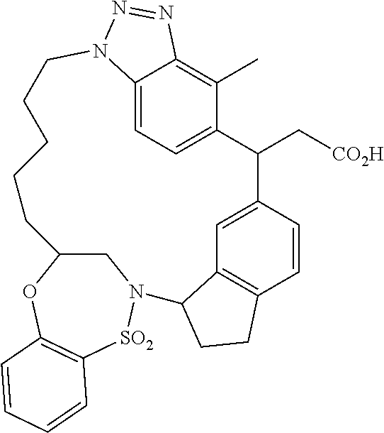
C12=CC=C3C(C)=C1N=NN2CCCCCC1CN(C2C4=C(C=CC(=C4)C3C[CO2H])CC2)[SO2]C2=C(O1)C=CC=C2
